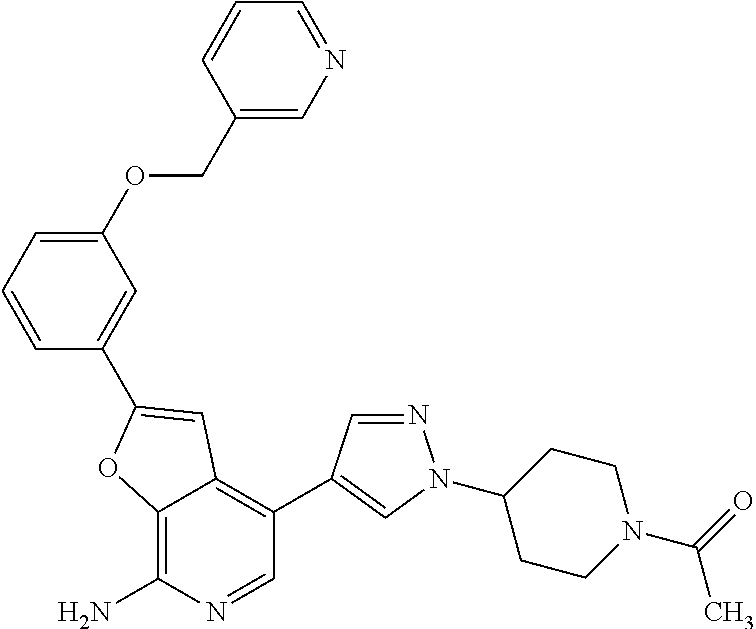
C12=C(N)N=CC(C3=CN(C4CCN(C(=O)C)CC4)N=C3)=C1C=C(C1=CC(OCC3=CN=CC=C3)=CC=C1)O2
